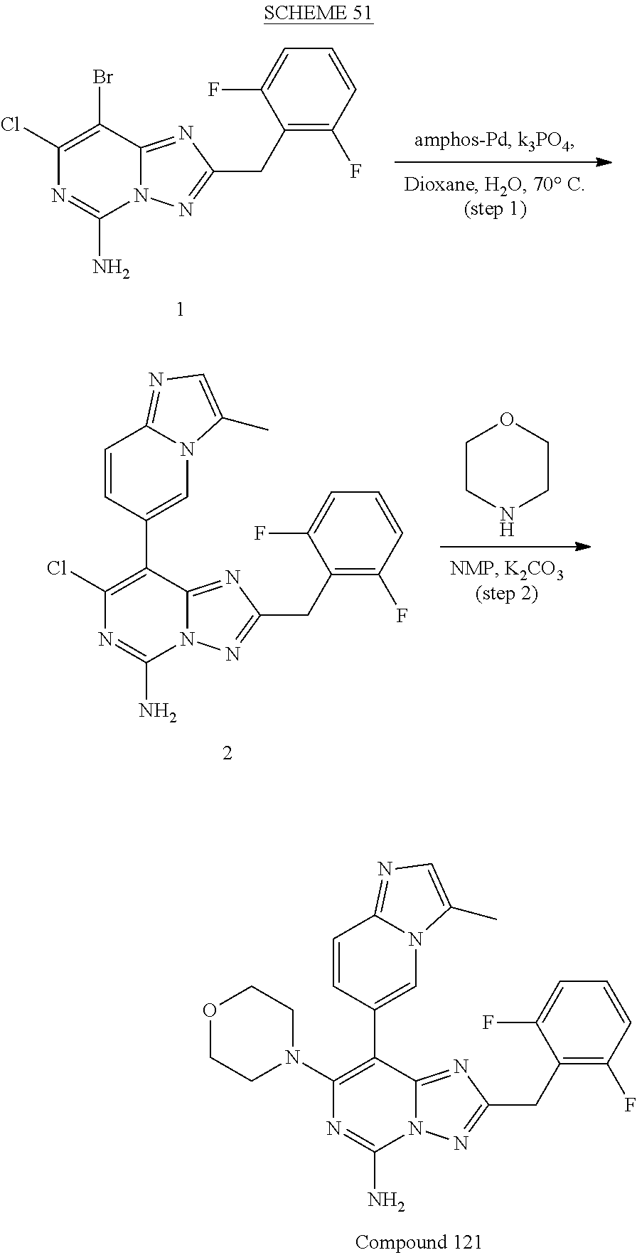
C1CNCCO1.N1=C(N)N2C(=NC(CC3=C(F)C=CC=C3F)=N2)C(C2=CN3C(=NC=C3C)C=C2)=C1Cl.N1=C(N)N2C(=NC(CC3=C(F)C=CC=C3F)=N2)C(C2=CN3C(=NC=C3C)C=C2)=C1N1CCOCC1.N1=C(N)N2C(=NC(CC3=C(F)C=CC=C3F)=N2)C(Br)=C1Cl
